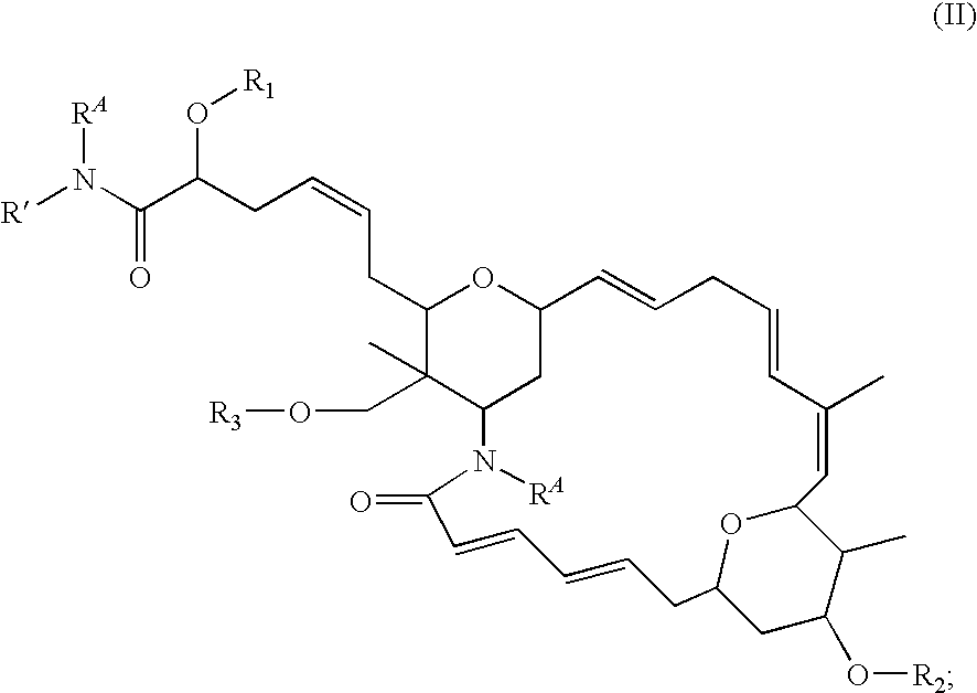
C1(CC=CCC(C(N([R])[RA])=O)O[R1])C(C)(CO[R3])C2CC(O1)C=CCC=CC(C)=CC1OC(CC(O[R2])C1C)CC=CC=CC(=O)N2[RA]
